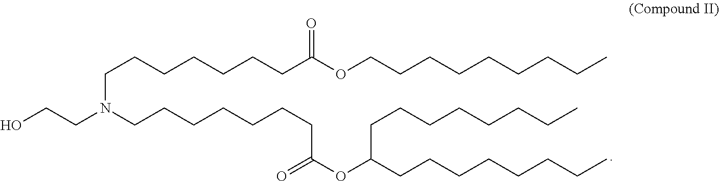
C(CN(CCCCCCCC(OCCCCCCCCC)=O)CCCCCCCC(OC(CCCCCCCC)CCCCCCCC)=O)O
